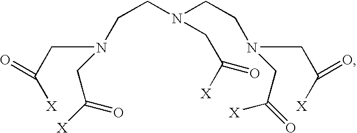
C(CN(CC(=O)[X])CC([X])=O)N(CC(=O)[X])CCN(CC(=O)[X])CC(=O)[X]
